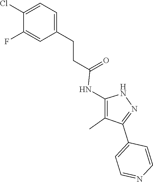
N1C(NC(CCC2=CC=C(Cl)C(F)=C2)=O)=C(C)C(C2=CC=NC=C2)=N1
